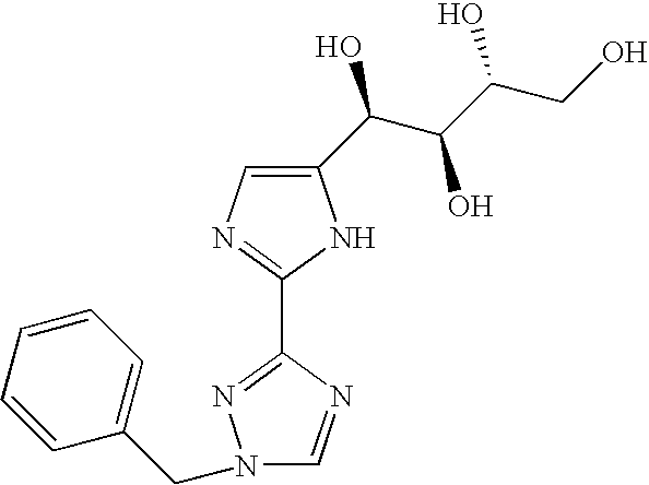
C1(C2=NN(CC3=CC=CC=C3)C=N2)=NC=C(C(C(C(CO)O)O)O)N1
